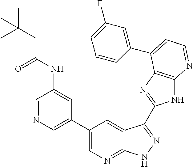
C1=NC=C(C2=CN=C3C(=C2)C(C2=NC4=C(N2)N=CC=C4C2=CC(F)=CC=C2)=NN3)C=C1NC(CC(C)(C)C)=O
